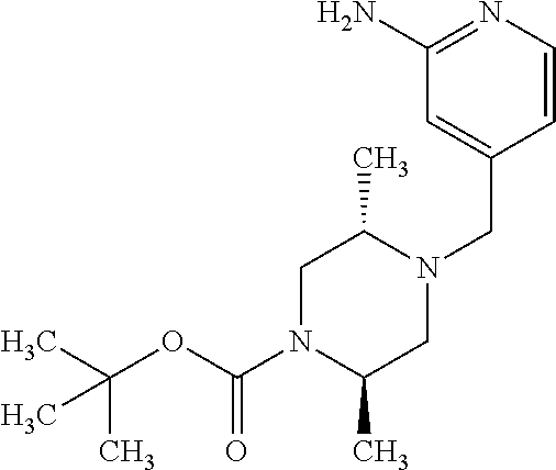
C1N(C(OC(C)(C)C)=O)C(C)CN(CC2=CC(N)=NC=C2)C1C
